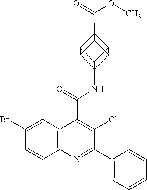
C12(NC(C3=C(Cl)C(C4=CC=CC=C4)=NC4=C3C=C(Br)C=C4)=O)C3C4C5(C(=O)OC)C3C1C5C24
